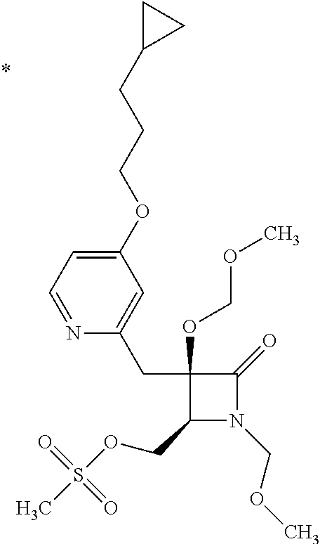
C1(CC2=CC(OCCCC3CC3)=CC=N2)(OCOC)C(COS(C)(=O)=O)N(COC)C1=O
